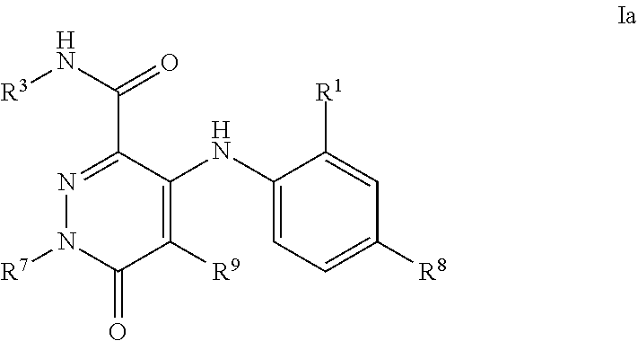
C1=C(NC2=C([R9])C(=O)N([R7])N=C2C(N[R3])=O)C([R1])=CC([R8])=C1
